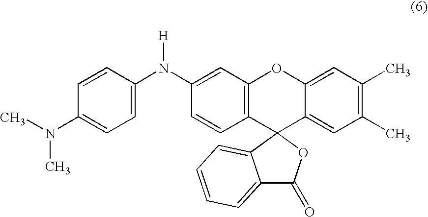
C1(N(C2=CC=C(N(C)C)C=C2)[H])=CC2=C(C=C1)C1(C3=CC(C)=C(C)C=C3O2)C2=CC=CC=C2C(=O)O1
